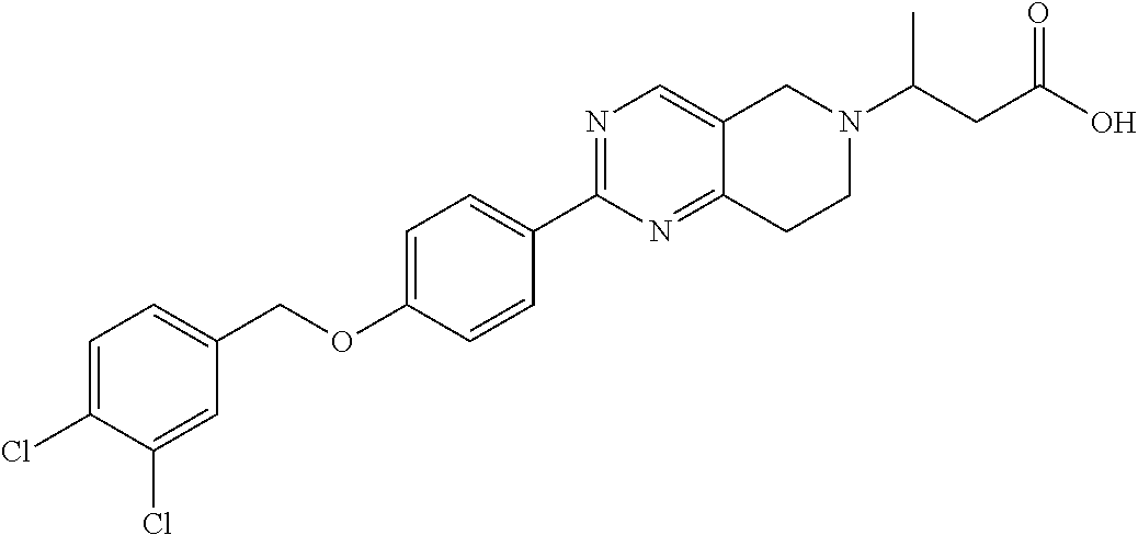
C1=C(Cl)C(Cl)=CC(COC2=CC=C(C3=NC=C4C(=N3)CCN(C(CC(=O)O)C)C4)C=C2)=C1
